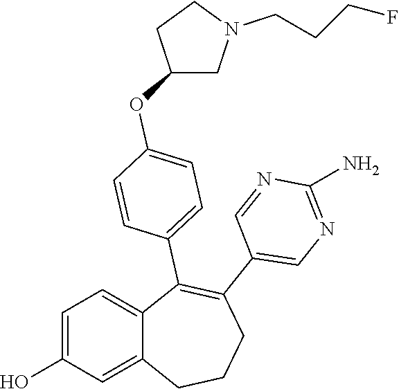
C1=C(O)C=C2C(=C1)C(C1=CC=C(OC3CN(CCCF)CC3)C=C1)=C(C1=CN=C(N)N=C1)CCC2
